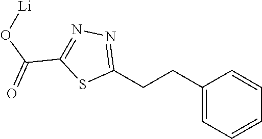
C1(CCC2=CC=CC=C2)=NN=C(C(O[Li])=O)S1
